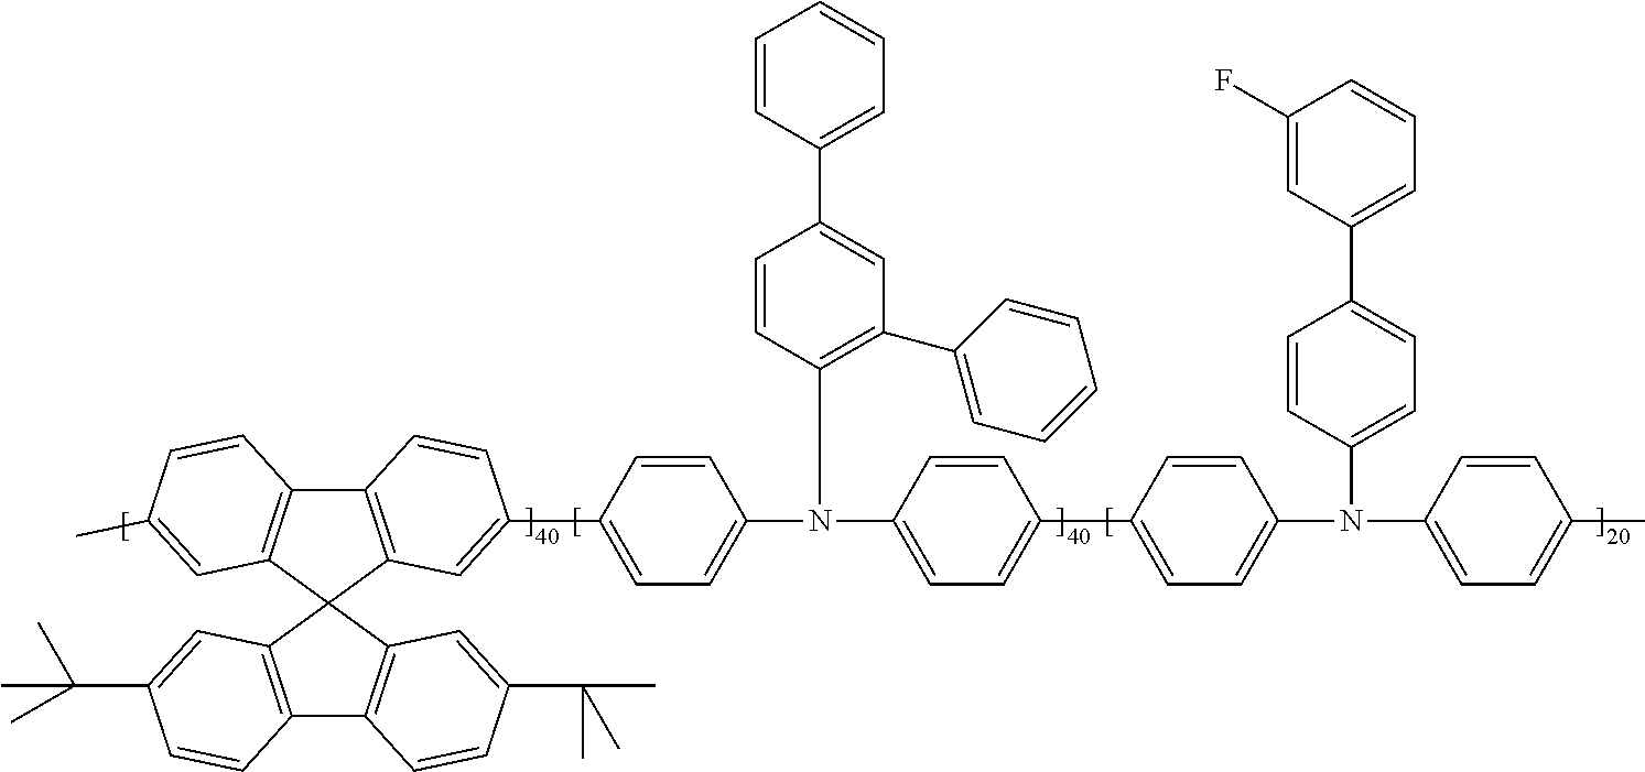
C12=C(C3(C4=C1C=CC(C)=C4)C1=C(C4=C3C=C(C(C)(C)C)C=C4)C=CC(C(C)(C)C)=C1)C=C(C1=CC=C(N(C3=CC=C(C4=CC=C(N(C5=CC=C(C)C=C5)C5=CC=C(C6=CC=CC(F)=C6)C=C5)C=C4)C=C3)C3=C(C4=CC=CC=C4)C=C(C4=CC=CC=C4)C=C3)C=C1)C=C2
